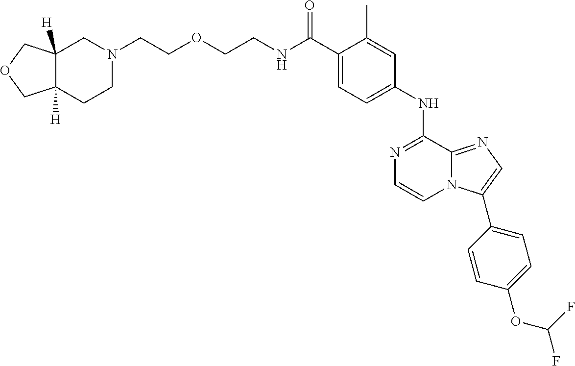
C(C1=CC=C(NC2=NC=CN3C2=NC=C3C2=CC=C(OC(F)F)C=C2)C=C1C)(=O)NCCOCCN1CC2([H])C([H])(CC1)COC2
